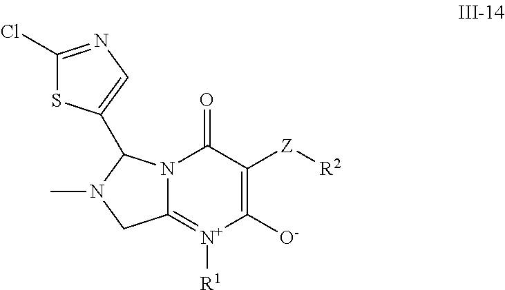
C1([O-])=C([Z][R2])C(=O)N2C(=[N+]1[R1])CN(C)C2C1=CN=C(Cl)S1
